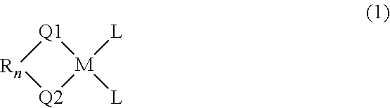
[Q1]1[Rn][Q2][M]1([L])[L]
